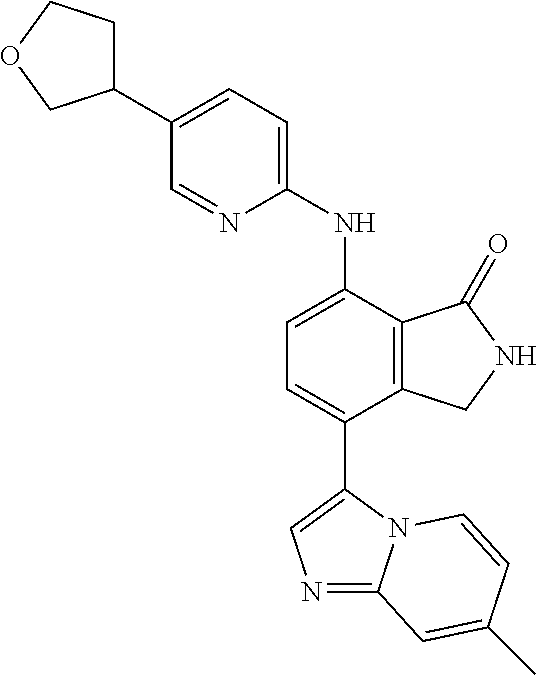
C1(C2=CC=C(NC3=CC=C(C4=CN=C5N4C=CC(C)=C5)C4=C3C(=O)NC4)N=C2)CCOC1
